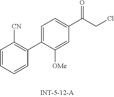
C1=CC=CC(C2=CC=C(C(=O)CCl)C=C2[OMe])=C1[CN]
